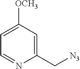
C1=C([OCH3])C=C(C[N3])N=C1
